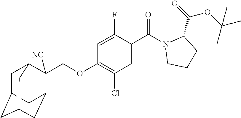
C1(OCC2([NC])C3CC4CC(CC2C4)C3)=C(Cl)C=C(C(N2CCCC2C(=O)OC(C)(C)C)=O)C(F)=C1
